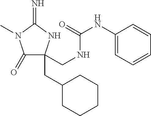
C1(=O)C(CNC(NC2=CC=CC=C2)=O)(CC2CCCCC2)NC(=N)N1C
